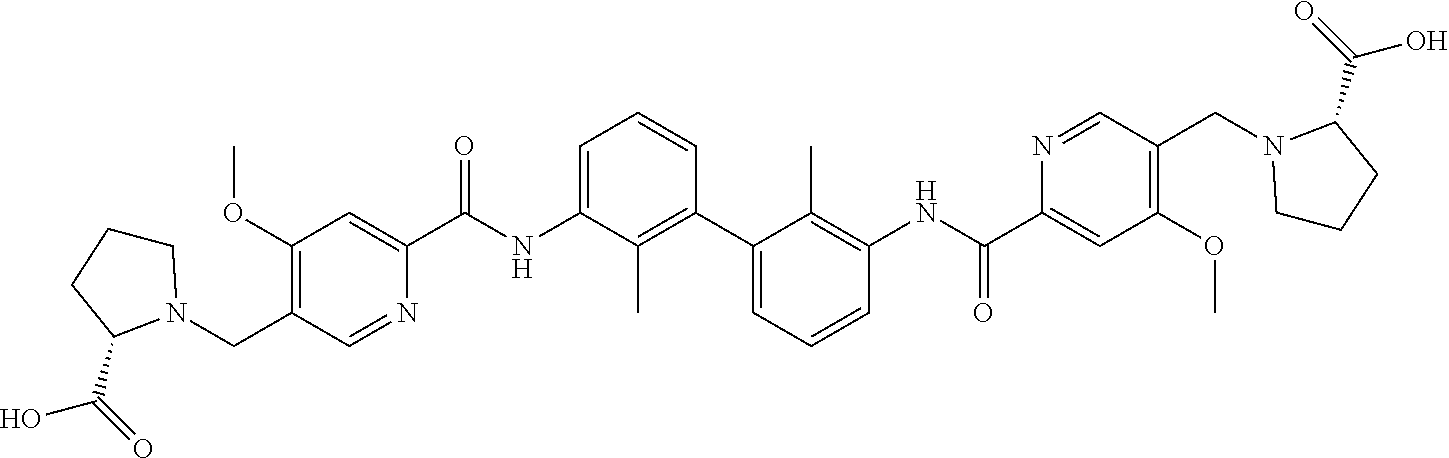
C1(OC)=C(CN2CCCC2C(=O)O)C=NC(C(NC2=CC=CC(C3=CC=CC(NC(C4=CC(OC)=C(CN5CCCC5C(=O)O)C=N4)=O)=C3C)=C2C)=O)=C1
